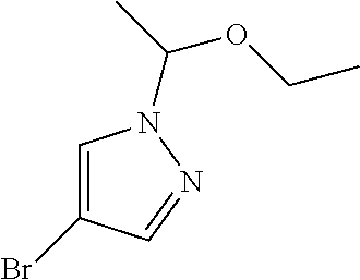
C1=C(Br)C=NN1C(OCC)C
